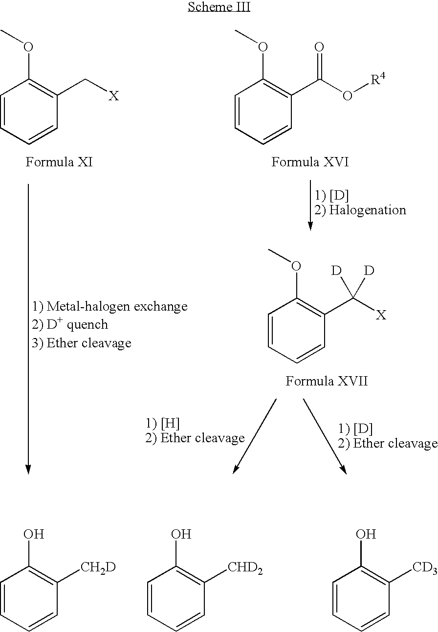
C1=CC=CC([CHD2])=C1O.C1=CC=CC([CH2D])=C1O.C1=CC=CC([CD3])=C1O.C1=CC=CC(C([X])([D])[D])=C1OC.C1=CC=CC(C[X])=C1OC.C1=CC=CC(C(O[R4])=O)=C1OC
